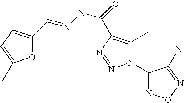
O1C(C=NNC(=O)C2=C(C)N(C3=NON=C3N)N=N2)=CC=C1C
